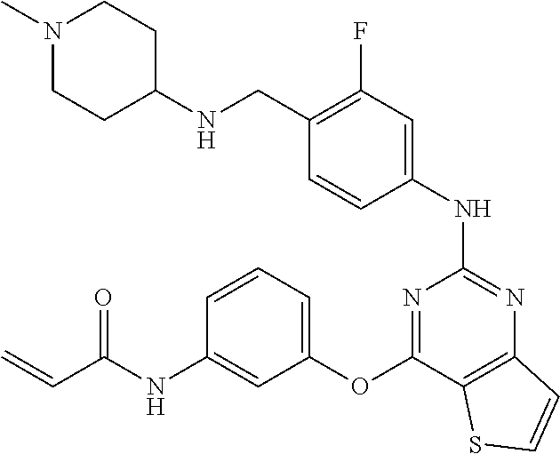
C1=CC(NC2=NC3=C(C(OC4=CC=CC(NC(C=C)=O)=C4)=N2)SC=C3)=CC(F)=C1CNC1CCN(C)CC1
